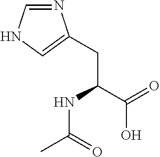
N1=CNC=C1CC(NC(=O)C)C(O)=O
